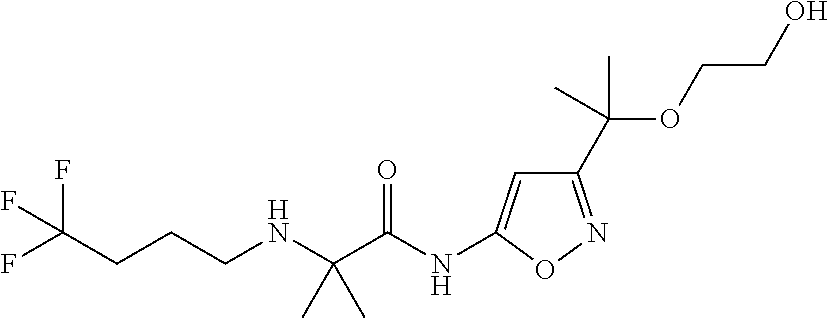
C(NCCCC(F)(F)F)(C(NC1=CC(C(OCCO)(C)C)=NO1)=O)(C)C
